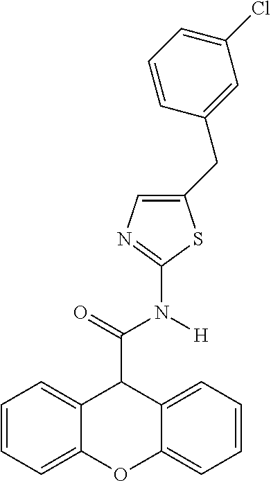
C1=CC=C2C(=C1)C(C(N(C1=NC=C(CC3=CC(Cl)=CC=C3)S1)[H])=O)C1=CC=CC=C1O2
